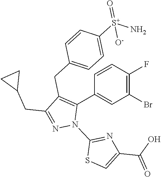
C1=CC(F)=C(Br)C=C1C1=C(CC2=CC=C([S+](N)(=O)[O-])C=C2)C(CC2CC2)=NN1C1=NC(C(O)=O)=CS1
